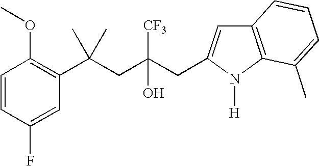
C1=CC(F)=CC(C(CC(CC2=CC3=C(N2[H])C(C)=CC=C3)([CF3])O)(C)C)=C1OC
